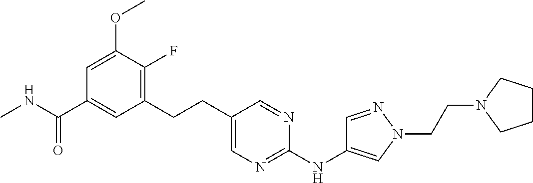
C1=C(OC)C(F)=C(CCC2=CN=C(NC3=CN(CCN4CCCC4)N=C3)N=C2)C=C1C(NC)=O
